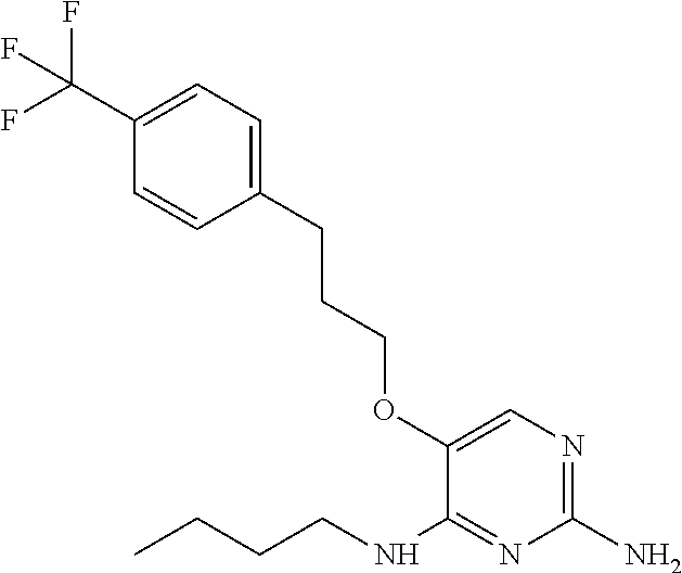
C1(N)=NC=C(OCCCC2=CC=C(C(F)(F)F)C=C2)C(NCCCC)=N1
